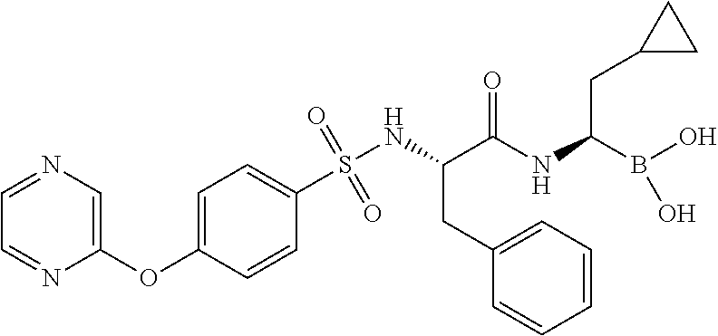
O=S(NC(C(NC(B(O)O)CC1CC1)=O)CC1=CC=CC=C1)(=O)C1=CC=C(OC2=CN=CC=N2)C=C1
